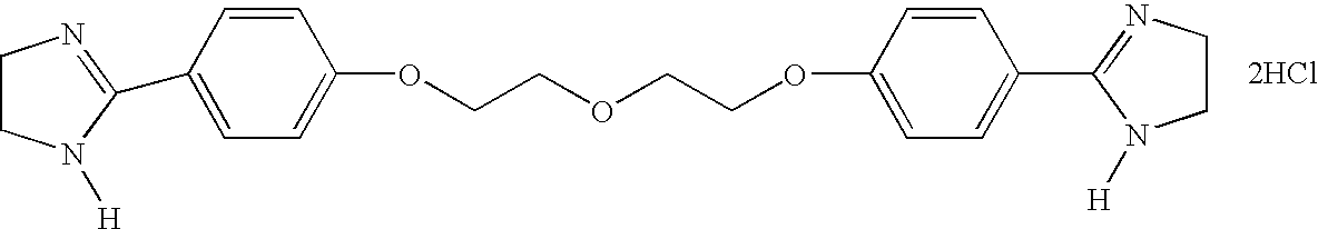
C1CN([H])C(C2=CC=C(OCCOCCOC3=CC=C(C4=NCCN4[H])C=C3)C=C2)=N1.[2HCl]
